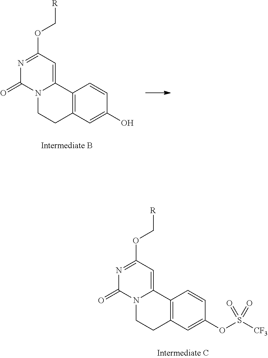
C12=C(C=C(O)C=C1)CCN1C2=CC(OC[R])=NC1=O.C12=C(C=C(OS([CF3])(=O)=O)C=C1)CCN1C2=CC(OC[R])=NC1=O
